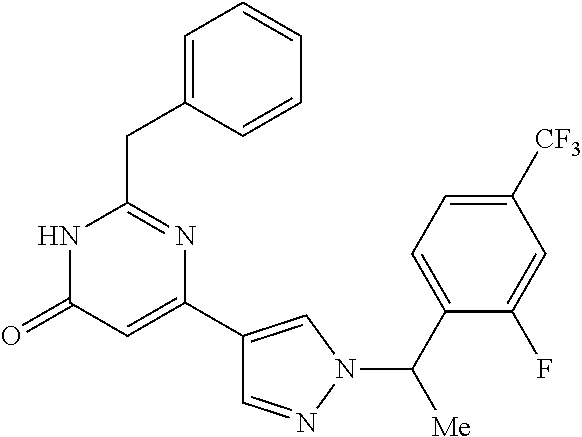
N1C(=O)C=C(C2=CN(C(C3=CC=C([CF3])C=C3F)[Me])N=C2)N=C1CC1=CC=CC=C1
